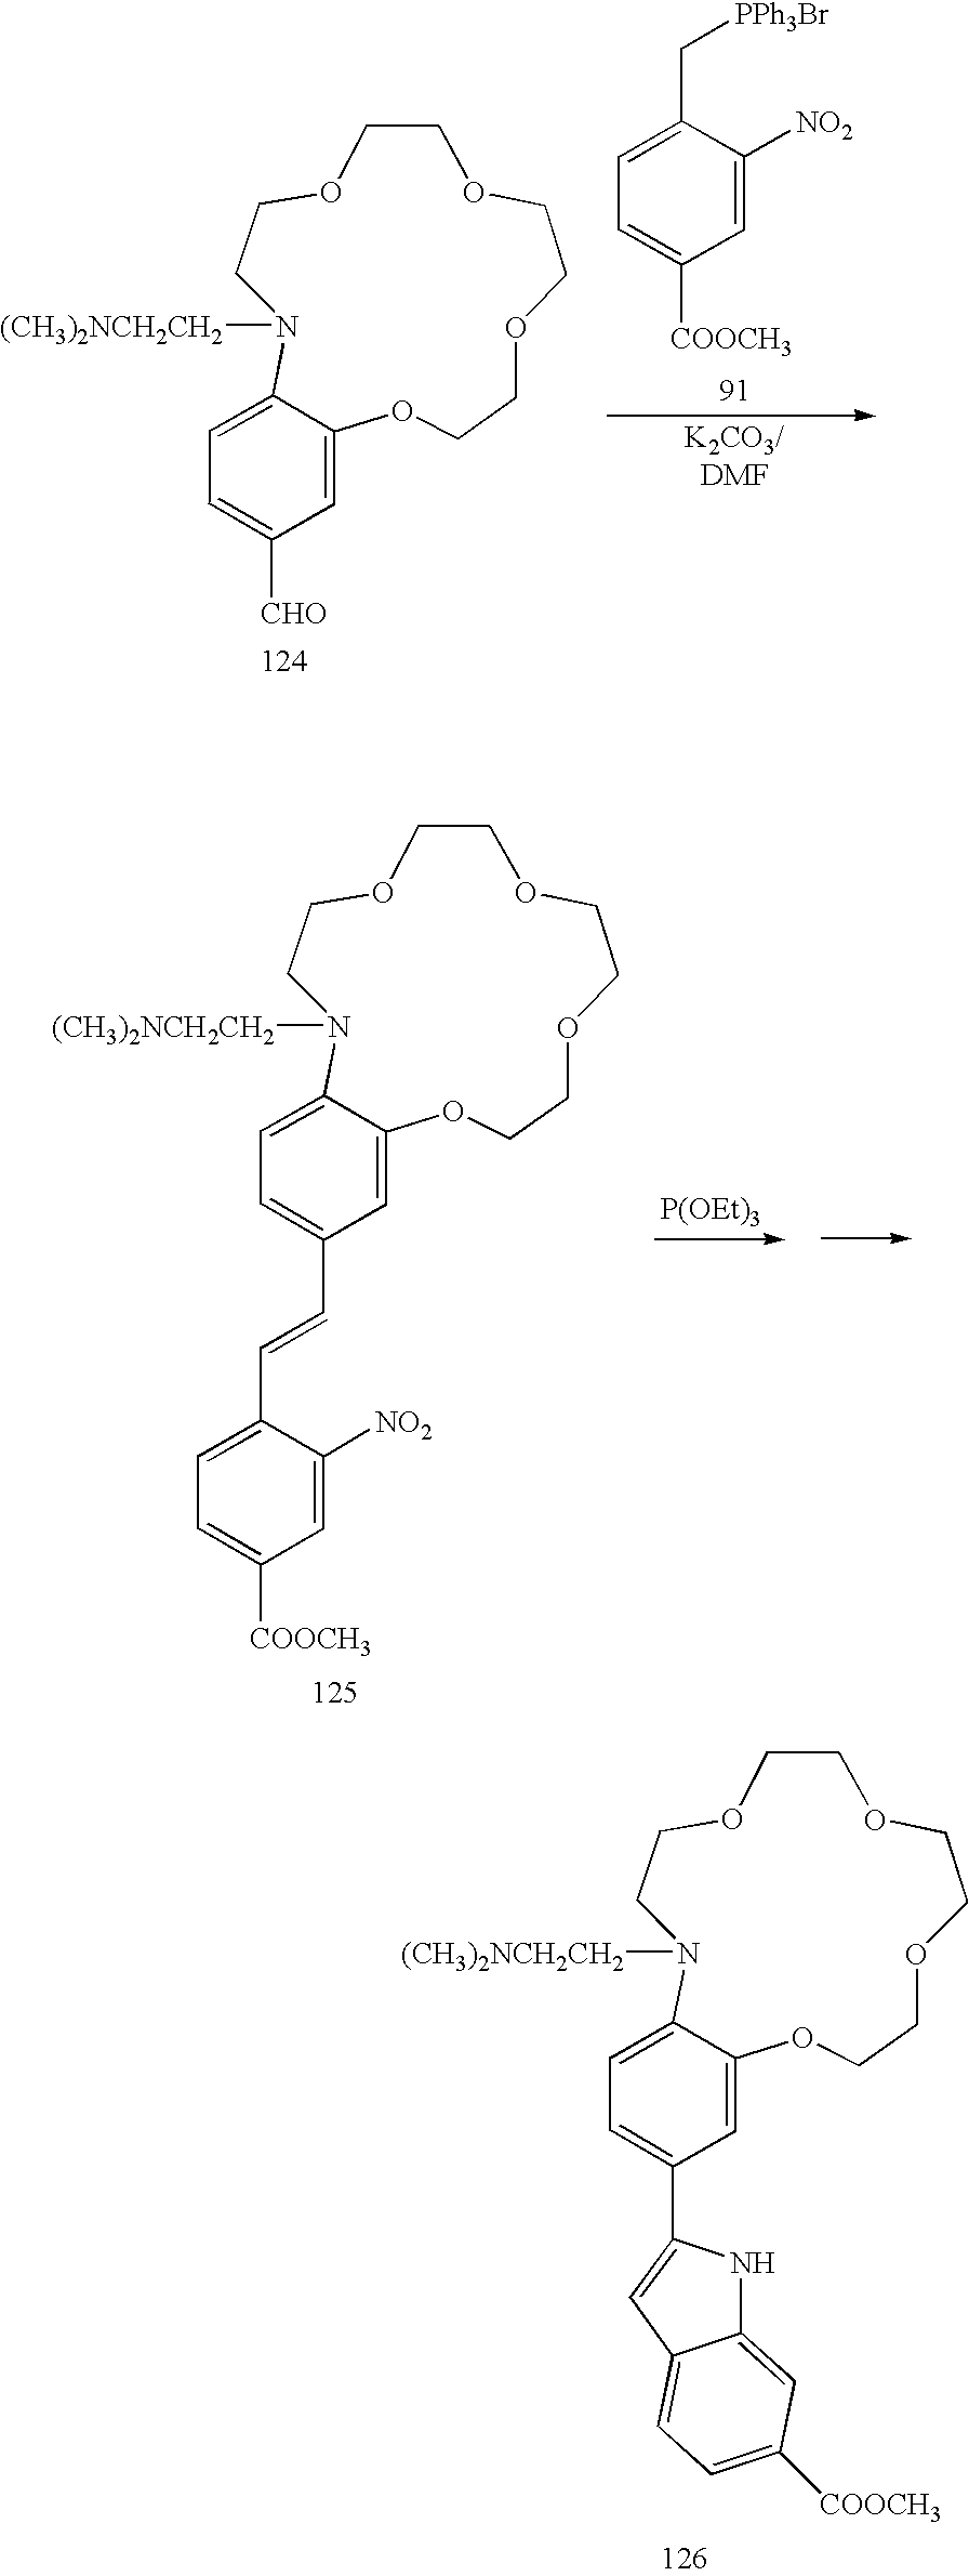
O1CCOCCOCCOC2=CC([CHO])=CC=C2N([(CH3)2NCH2CH2])CC1.C1=C(C[PPh3Br])C([NO2])=CC([COOCH3])=C1.[P(OEt)3].O1CCOCCOCCOC2=CC(C=CC3=CC=C([COOCH3])C=C3[NO2])=CC=C2N([(CH3)2NCH2CH2])CC1.O1CCOCCOCCOC2=CC(C3=CC4=CC=C([COOCH3])C=C4N3)=CC=C2N([(CH3)2NCH2CH2])CC1
